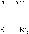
C(C[R])[R]
